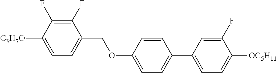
C1(F)=C(F)C([C3H7O])=CC=C1COC1=CC=C(C2=CC=C([OC5H11])C(F)=C2)C=C1
